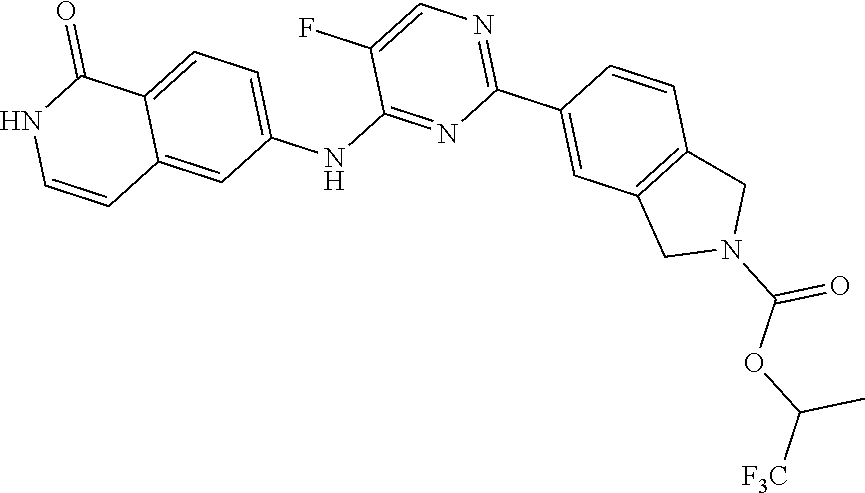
C1(C2=NC=C(F)C(NC3=CC=C4C(=C3)C=CNC4=O)=N2)=CC2=C(C=C1)CN(C(=O)OC(C)[F3C])C2
